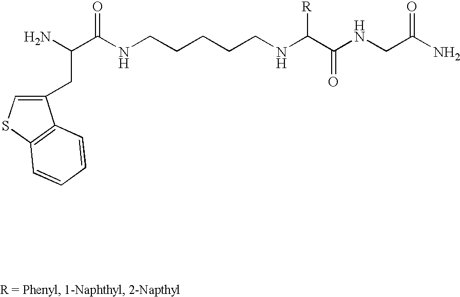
NC(CC1=CSC2=C1C=CC=C2)C(NCCCCCNC(C(NCC(N)=O)=O)[R])=O
